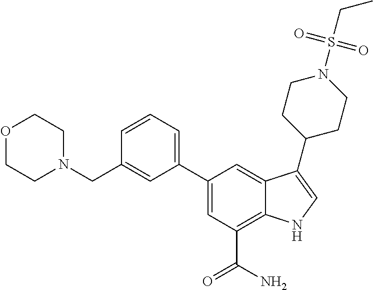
O1CCN(CC2=CC(C3=CC(C(N)=O)=C4C(=C3)C(C3CCN(S(CC)(=O)=O)CC3)=CN4)=CC=C2)CC1
